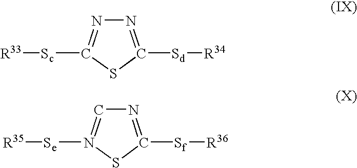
N1=C([Sd][R34])SC([Sc][R33])=N1.N1=C([Sf][R36])SN([Se][R35])=C1
